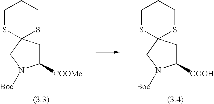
S1CCCSC12CC([COOMe])N([Boc])C2.S1CCCSC12CC([COOH])N([Boc])C2
